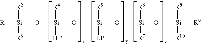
[R1][Si](O[Si](O[Si](O[Si]([R6])([R7])O[Si]([R9])([R8])[R10])([R5])[LP])([R4])P)([R2])[R3]
